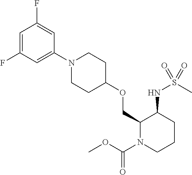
C1(COC2CCN(C3=CC(F)=CC(F)=C3)CC2)N(C(OC)=O)CCCC1NS(C)(=O)=O
